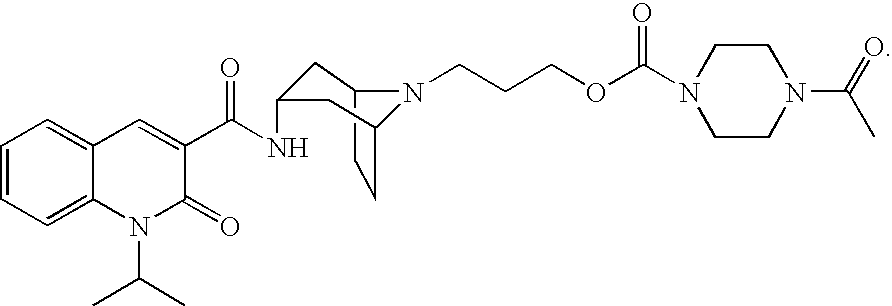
C12CCC(CC(NC(C3=CC4=CC=CC=C4N(C(C)C)C3=O)=O)C1)N2CCCOC(N1CCN(C(=O)C)CC1)=O
